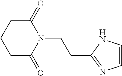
C1CC(=O)N(CCC2=NC=CN2)C(=O)C1
